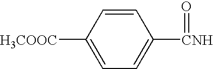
C1=CC([H3COOC])=CC=C1[CNH]=O
